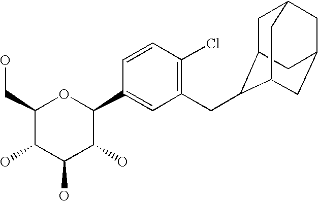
C1(CO)C(O)C(O)C(O)C(C2=CC(CC3C4CC5CC(CC3C5)C4)=C(Cl)C=C2)O1
